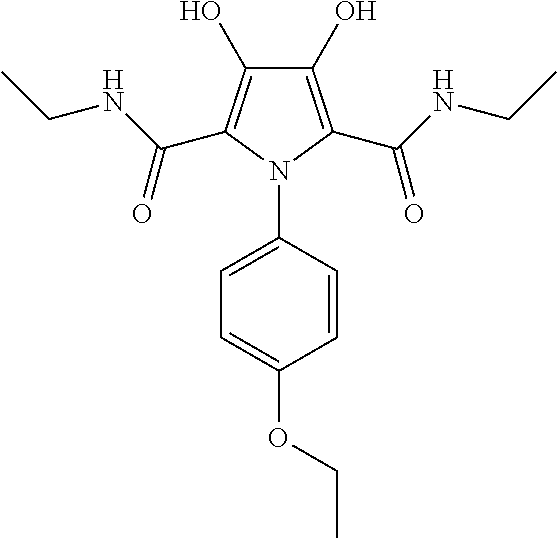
C1(O)=C(C(NCC)=O)N(C2=CC=C(OCC)C=C2)C(C(NCC)=O)=C1O
